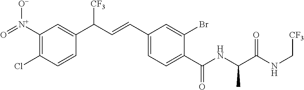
C1([N+]([O-])=O)=C(Cl)C=CC(C(C=CC2=CC=C(C(NC(C(NC[CF3])=O)C)=O)C(Br)=C2)[CF3])=C1
